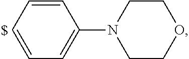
C1=CC=C(N2CCOCC2)C=C1
